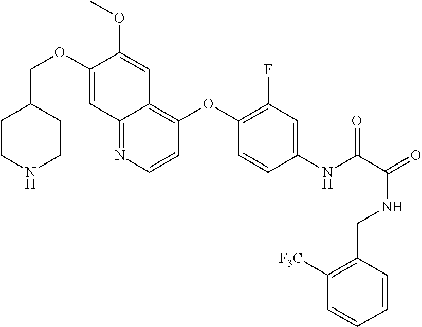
C1CNCCC1COC1=CC2=NC=CC(OC3=C(F)C=C(NC(=O)C(NCC4=C([F3C])C=CC=C4)=O)C=C3)=C2C=C1OC
